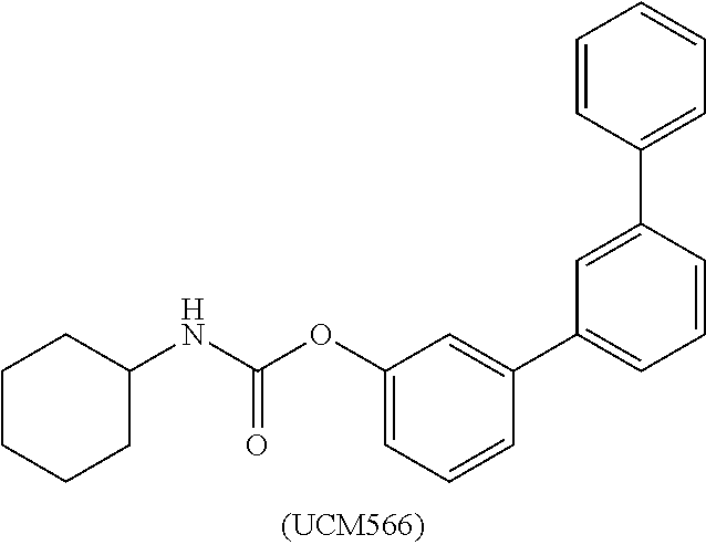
C1(OC(NC2CCCCC2)=O)=CC=CC(C2=CC=CC(C3=CC=CC=C3)=C2)=C1
